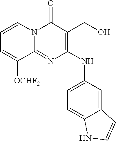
C1(NC2=CC=C3C(=C2)C=CN3)=C(CO)C(=O)N2C(=N1)C([OCHF2])=CC=C2
